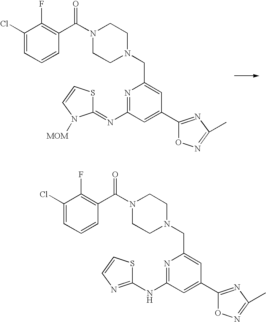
N1=C(N=C2SC=CN2[MOM])C=C(C2=NC(C)=NO2)C=C1CN1CCN(C(C2=C(F)C(Cl)=CC=C2)=O)CC1.N1=C(NC2=NC=CS2)C=C(C2=NC(C)=NO2)C=C1CN1CCN(C(C2=C(F)C(Cl)=CC=C2)=O)CC1
